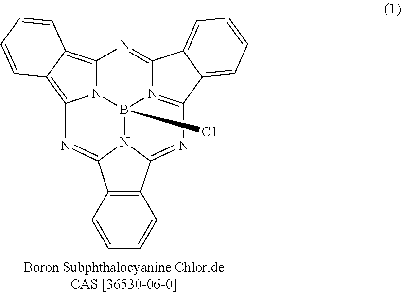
C1=CC2=C(C=C1)C1=NC3=N4B5([C1])N6C(=C7C(=C6N=C2N15)C=CC=C7)N=C4C1=CC=CC=C31
